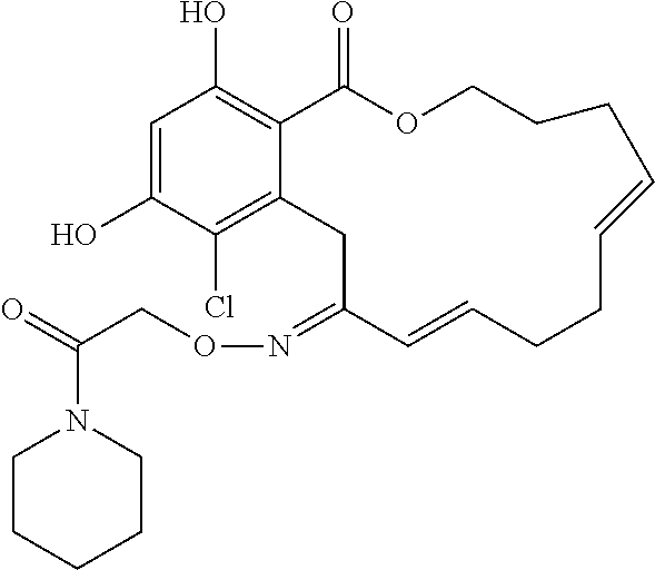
C1=C(O)C(Cl)=C2C(=C1O)C(=O)OCCCC=CCCC=CC(=NOCC(=O)N1CCCCC1)C2
